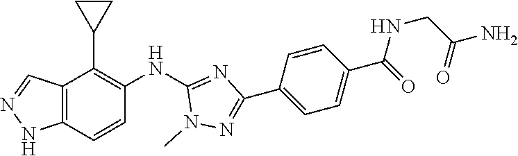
C12=C(C=CC(NC3=NC(C4=CC=C(C(NCC(N)=O)=O)C=C4)=NN3C)=C1C1CC1)NN=C2
